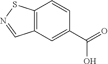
C12=C(C=C(C(=O)O)C=C1)C=NS2
